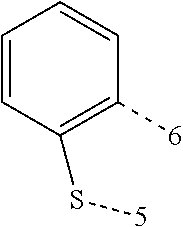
C1=CC(S[5])=C([6])C=C1
